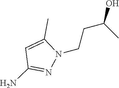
N1(CCC(C)O)C(C)=CC(N)=N1
